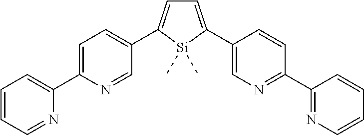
C1=C(C2=CN=C(C3=NC=CC=C3)C=C2)[Si](C)(C)C(C2=CC=C(C3=CC=CC=N3)N=C2)=C1
